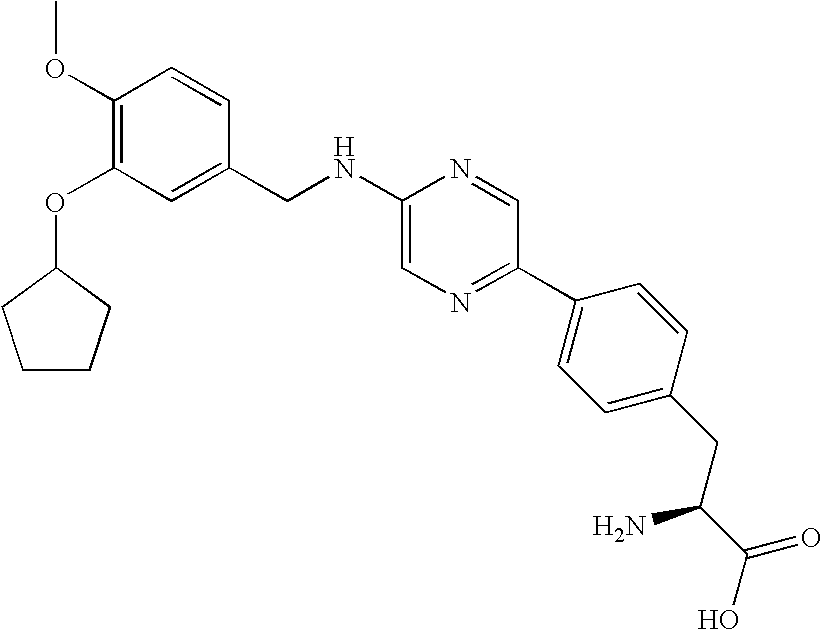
C1(OC)=C(OC2CCCC2)C=C(CNC2=CN=C(C3=CC=C(CC(C(=O)O)N)C=C3)C=N2)C=C1
